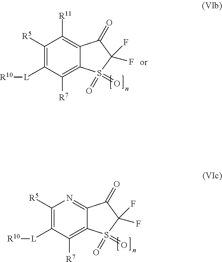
C1([R5])=C([L][R10])C([R7])=C2C(=N1)C(=O)C(F)(F)S2(=O)=O.C1([R5])=C([L][R10])C([R7])=C2C(=C1[R11])C(=O)C(F)(F)S2(=O)=O
